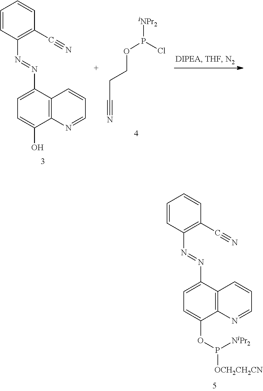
C1=CC(N=NC2=CC=C(O)C3=C2C=CC=N3)=C(C#N)C=C1.[iNPr2]P(Cl)OCCC#N.C1=CC(N=NC2=CC=C(OP([OCH2CH2CN])[NiPr2])C3=C2C=CC=N3)=C(C#N)C=C1
